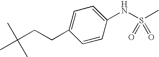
C1=C(CCC(C)(C)C)C=CC(NS(C)(=O)=O)=C1
